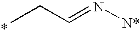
CCC=N[N*]
